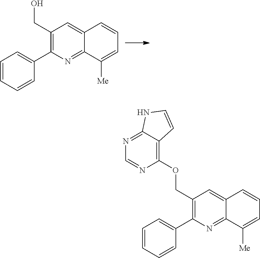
C1=CC=CC(C2=C(CO)C=C3C(=N2)C([Me])=CC=C3)=C1.C1=CC=CC(C2=C(COC3=C4C(=NC=N3)NC=C4)C=C3C(=N2)C([Me])=CC=C3)=C1
